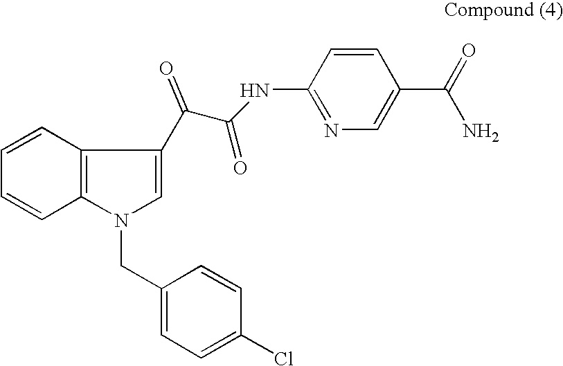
C1=CC2=C(C=C1)N(CC1=CC=C(Cl)C=C1)C=C2C(C(NC1=NC=C(C(=O)N)C=C1)=O)=O
